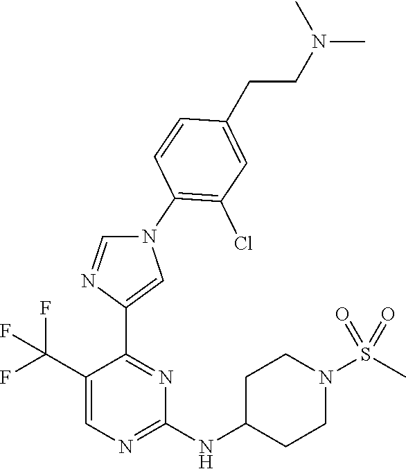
C1C(NC2=NC=C(C(F)(F)F)C(C3=CN(C4=C(Cl)C=C(CCN(C)C)C=C4)C=N3)=N2)CCN(S(C)(=O)=O)C1
